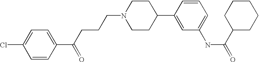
C1=CC(C(CCCN2CCC(C3=CC(NC(=O)C4CCCCC4)=CC=C3)CC2)=O)=CC=C1Cl
